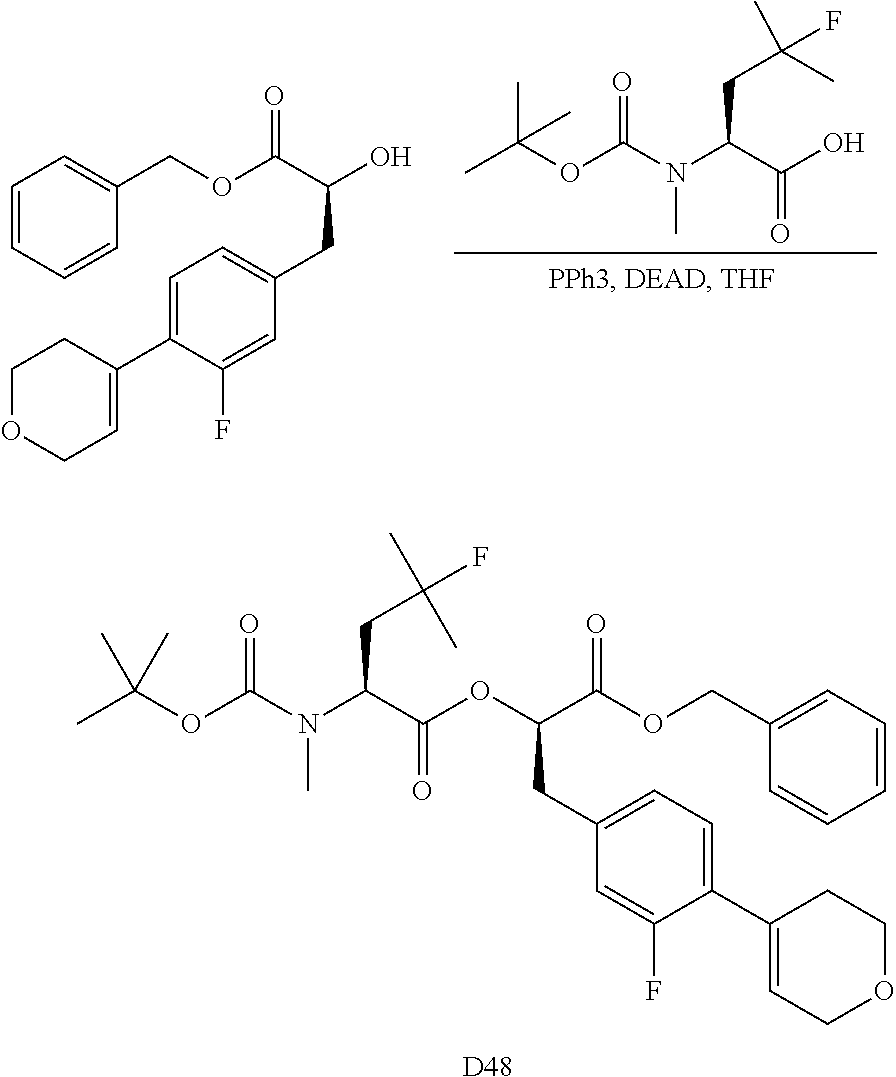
[D48].C1(CC(C(OCC2=CC=CC=C2)=O)OC(C(N(C(OC(C)(C)C)=O)C)CC(C)(C)F)=O)=CC=C(C2=CCOCC2)C(F)=C1.CC(OC(N(C(C(O)=O)CC(C)(C)F)C)=O)(C)C.C1(CC(O)C(OCC2=CC=CC=C2)=O)=CC=C(C2=CCOCC2)C(F)=C1
